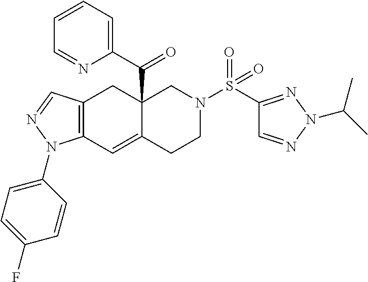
C12=C(C=NN1C1=CC=C(F)C=C1)CC1(C(C3=CC=CC=N3)=O)C(=C2)CCN(S(C2=NN(C(C)C)N=C2)(=O)=O)C1
